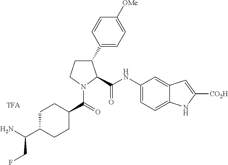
C1C(C(N)CF)CCC(C(N2C(C(=O)NC3=CC=C4C(=C3)C=C([CO2H])N4)C(C3=CC=C([OMe])C=C3)CC2)=O)C1.[TFA]
